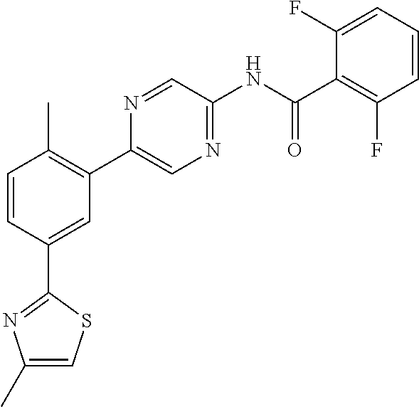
C1=CC(C2=NC(C)=CS2)=CC(C2=CN=C(NC(C3=C(F)C=CC=C3F)=O)C=N2)=C1C
